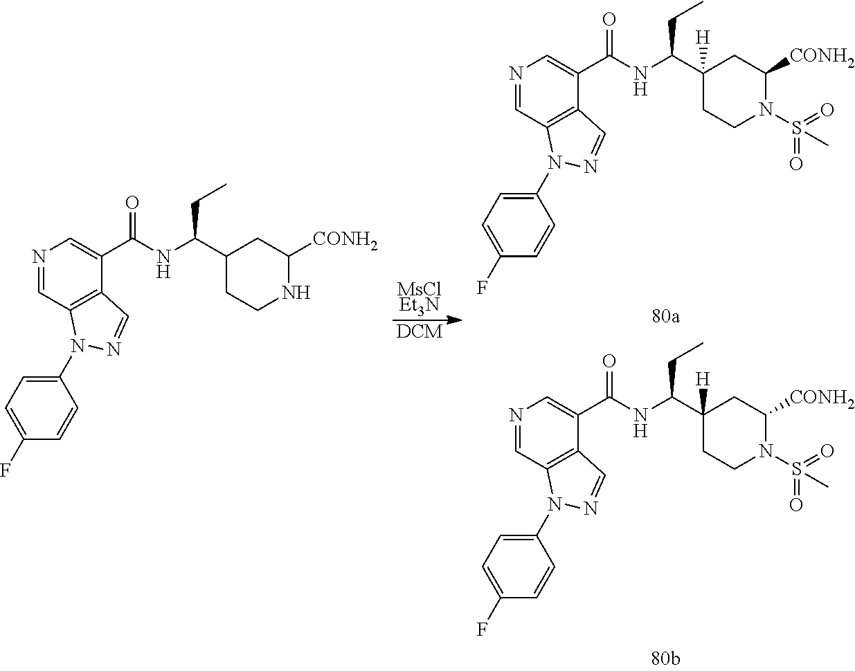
N1=CC2=C(C(C(NC(C3CCNC([CONH2])C3)CC)=O)=C1)C=NN2C1=CC=C(F)C=C1.[MsClEt3N].[DCM].N1=CC2=C(C(C(NC(C3([H])CCN(S(=O)(=O)C)C([CONH2])C3)CC)=O)=C1)C=NN2C1=CC=C(F)C=C1.N1=CC2=C(C(C(NC(C3([H])CCN(S(=O)(=O)C)C([CONH2])C3)CC)=O)=C1)C=NN2C1=CC=C(F)C=C1
